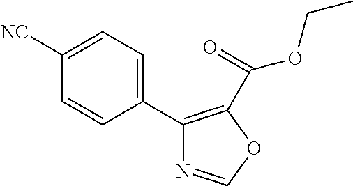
C1(C2=C(C(OCC)=O)OC=N2)=CC=C([NC])C=C1
